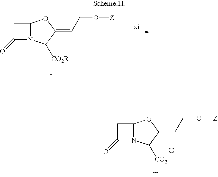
C1C(=O)N2C1OC(=CCO[Z])C2[CO2].C1C(=O)N2C1OC(=CCO[Z])C2[CO2R]
